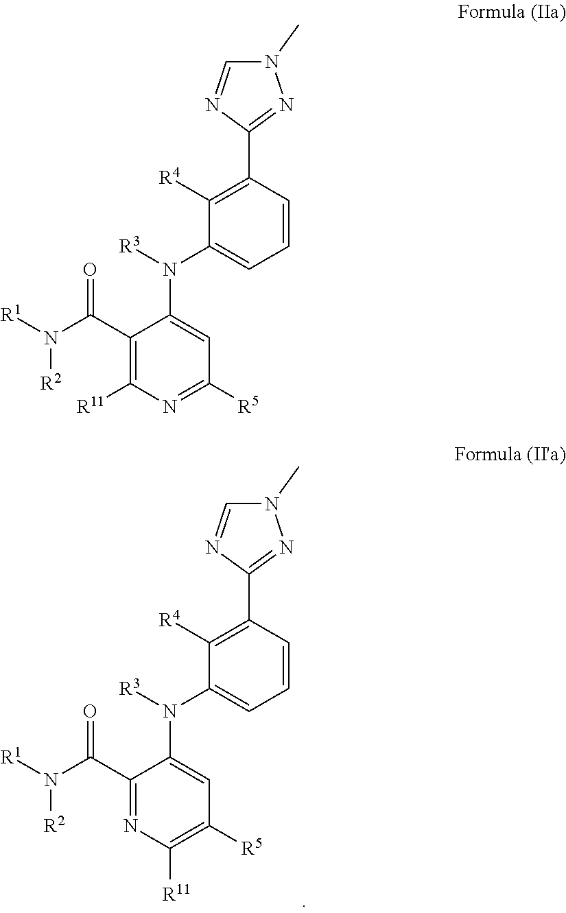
N1(C)C=NC(C2=C([R4])C(N(C3=CC([R5])=C([R11])N=C3C(=O)N([R2])[R1])[R3])=CC=C2)=N1.N1(C)C=NC(C2=C([R4])C(N(C3=CC([R5])=NC([R11])=C3C(=O)N([R2])[R1])[R3])=CC=C2)=N1
